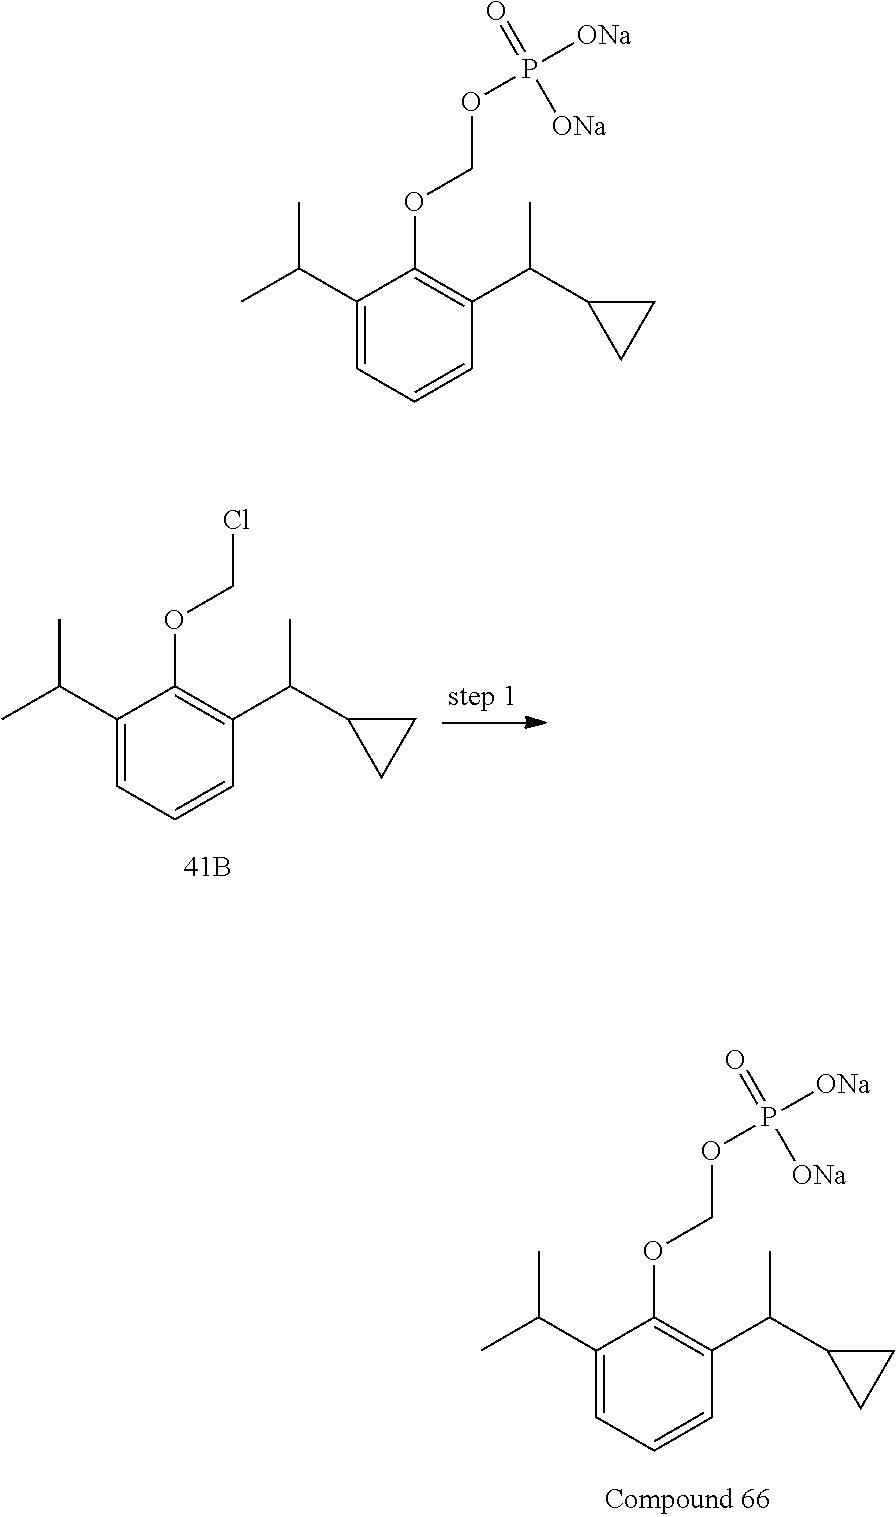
C1(C(C)C)=CC=CC(C(C2CC2)C)=C1OCCl.C1(C(C)C)=CC=CC(C(C2CC2)C)=C1OCOP(=O)([ONa])[ONa].C1(C(C)C)=CC=CC(C(C2CC2)C)=C1OCOP(=O)([ONa])[ONa]
